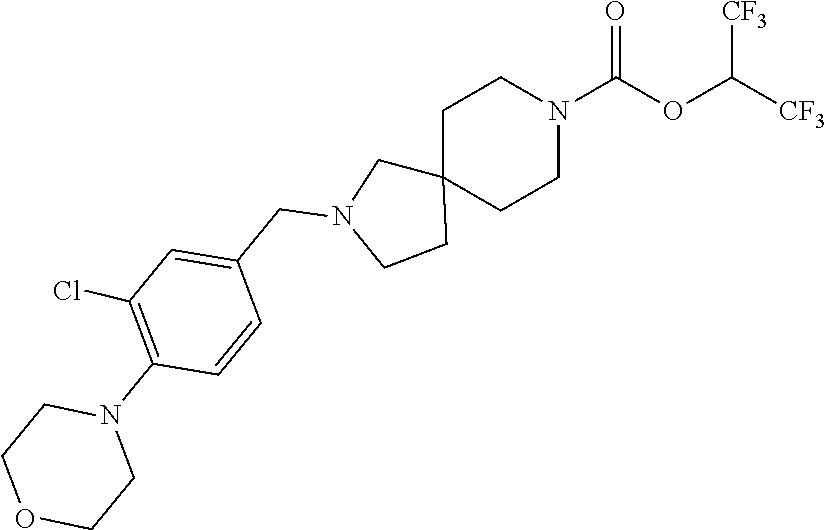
[CF3]C(OC(N1CCC2(CC1)CN(CC1=CC(Cl)=C(N3CCOCC3)C=C1)CC2)=O)[CF3]
